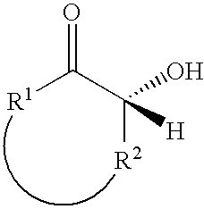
[R2]C(C([R1])=O)([H])O
